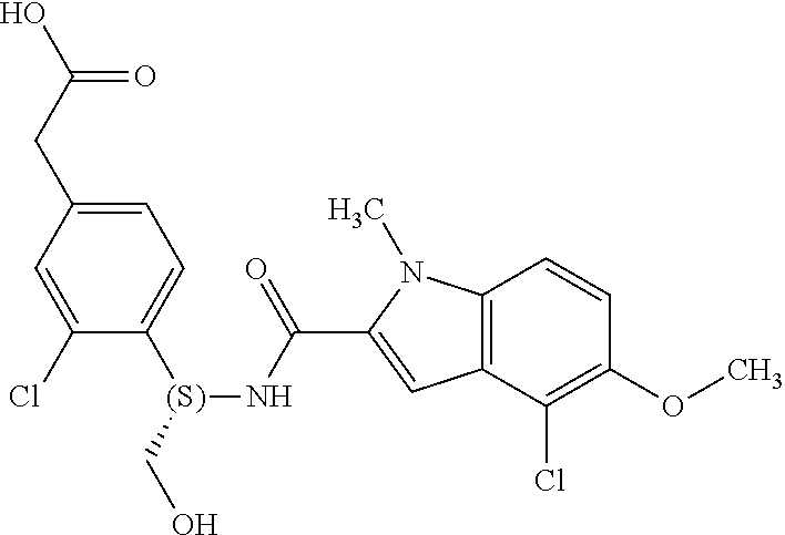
C1=C(CC(O)=O)C=C(Cl)C([(S)](CO)NC(C2=CC3=C(N2C)C=CC(OC)=C3Cl)=O)=C1
